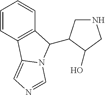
C1=CC2=C(C=C1)C(C1CNCC1O)N1C2=CN=C1
